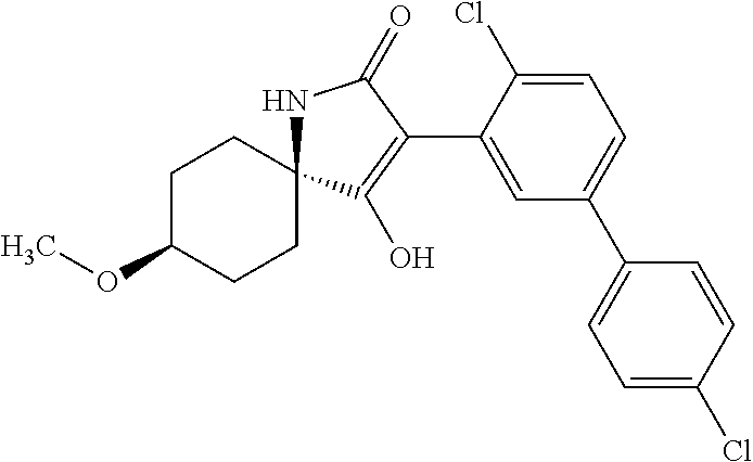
C1C(OC)CCC2(C1)NC(=O)C(C1=CC(C3=CC=C(Cl)C=C3)=CC=C1Cl)=C2O
